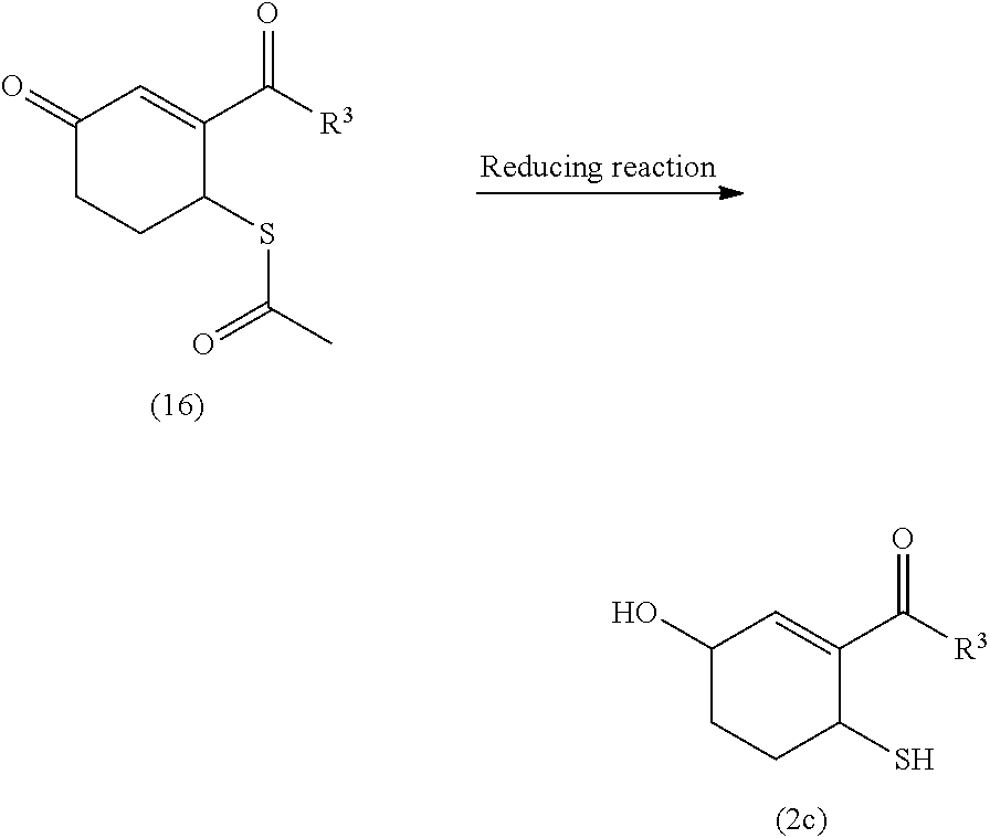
C1(O)CCC(S)C(C([R3])=O)=C1.C1(=O)CCC(SC(C)=O)C(C([R3])=O)=C1
